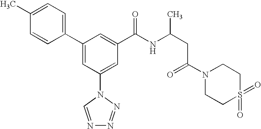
C1(C2=CC(N3C=NN=N3)=CC(C(NC(CC(N3CCS(=O)(=O)CC3)=O)C)=O)=C2)=CC=C(C)C=C1
